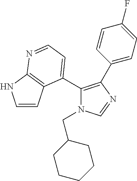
C1(C2=CC=NC3=C2C=CN3)=C(C2=CC=C(F)C=C2)N=CN1CC1CCCCC1
